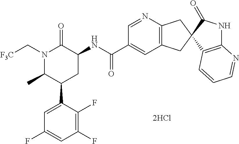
N1(C[F3C])C(C)C(C2=CC(F)=CC(F)=C2F)CC(NC(=O)C2=CC3=C(N=C2)CC2(C3)C3=C(NC2=O)N=CC=C3)C1=O
